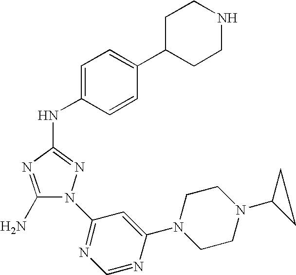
C1(N)=NC(NC2=CC=C(C3CCNCC3)C=C2)=NN1C1=NC=NC(N2CCN(C3CC3)CC2)=C1
